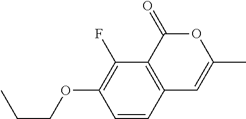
C1=CC2=C(C(F)=C1OCCC)C(=O)OC(C)=C2
